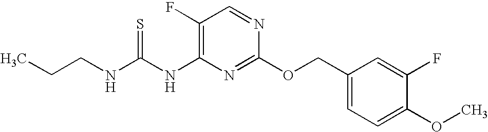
C1(F)=C(NC(NCCC)=S)N=C(OCC2=CC=C(OC)C(F)=C2)N=C1
